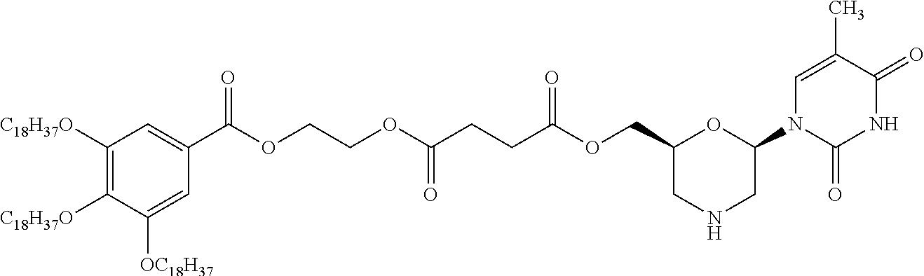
C1=C(C)C(=O)NC(=O)N1C1CNCC(COC(CCC(OCCOC(=O)C2=CC([C18H37O])=C([C18H37O])C([OC18H37])=C2)=O)=O)O1
